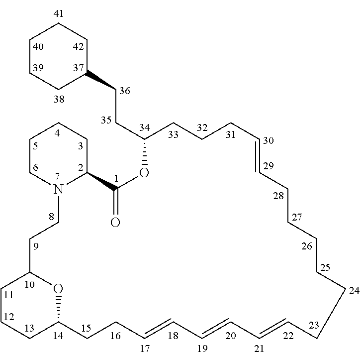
C1CCC(CCC2OC(=O)C3CCCCN3CCC3CCCC(O3)CCC=CC=CC=CCCCCCCC=CCCC2)CC1
